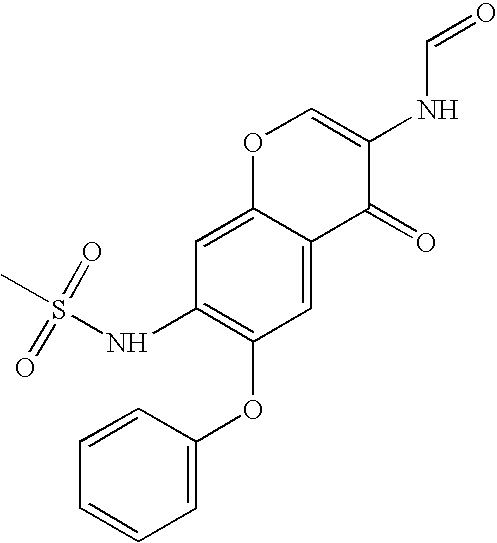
C12=CC(NS(C)(=O)=O)=C(OC3=CC=CC=C3)C=C1C(=O)C(NC=O)=CO2
